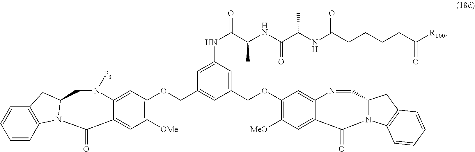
C1(OCC2=CC(NC(C(NC(C(NC(CCCCC([R100])=O)=O)C)=O)C)=O)=CC(COC3=C([OMe])C=C4C(=C3)N([P3])CC3N(C4=O)C4=C(C=CC=C4)C3)=C2)=C([MeO])C=C2C(=C1)N=CC1N(C3=C(C1)C=CC=C3)C2=O
